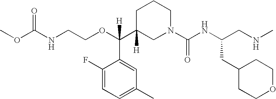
O=C(NCCOC(C1([H])CN(C(NC(CNC)CC2CCOCC2)=O)CCC1)(C1=CC(C)=CC=C1F)[H])OC
